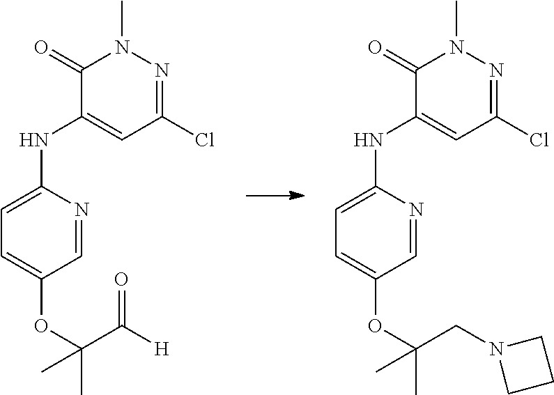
C1(=O)C(NC2=CC=C(OC(C([H])=O)(C)C)C=N2)=CC(Cl)=NN1C.C1(=O)C(NC2=CC=C(OC(CN3CCC3)(C)C)C=N2)=CC(Cl)=NN1C
